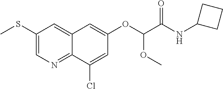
C1(SC)=CN=C2C(=C1)C=C(OC(C(NC1CCC1)=O)OC)C=C2Cl
